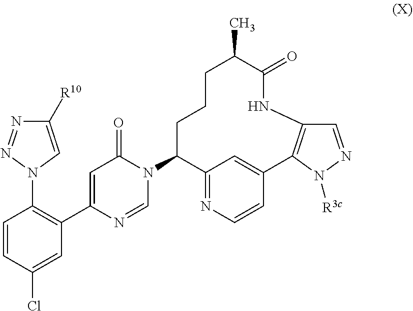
C1=CC(Cl)=CC(C2=CC(=O)N(C3C4=NC=CC(=C4)C4=C(NC(=O)C(C)CCC3)C=NN4[R3c])C=N2)=C1N1N=NC([R10])=C1
